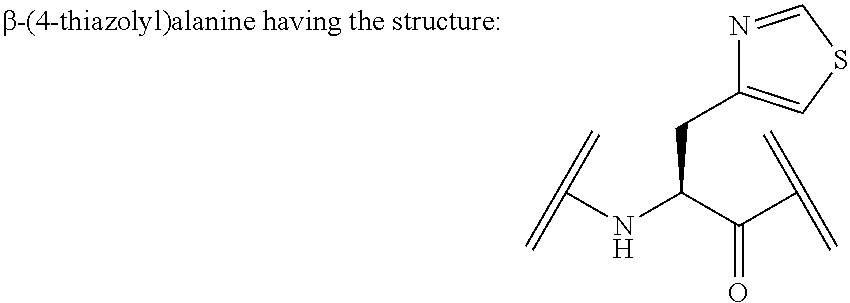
C(NC(=C)=C)(C(C(=C)=C)=O)CC1=CSC=N1
